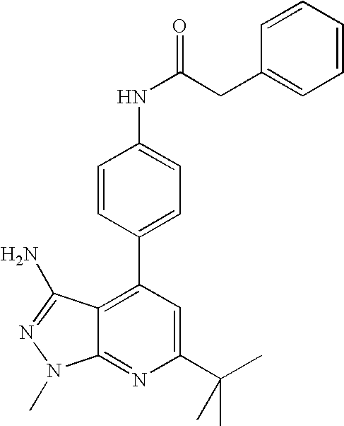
C1=CC(C2=C3C(=NC(C(C)(C)C)=C2)N(C)N=C3N)=CC=C1NC(CC1=CC=CC=C1)=O
